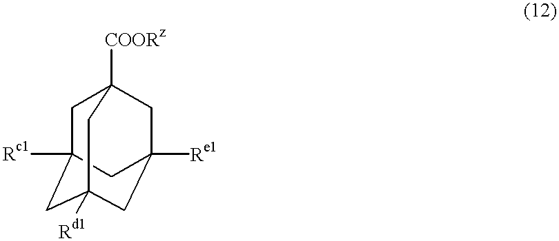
C1C2([Rc1])CC3([Rd1])CC([Re1])(CC1([COORz])C3)C2
